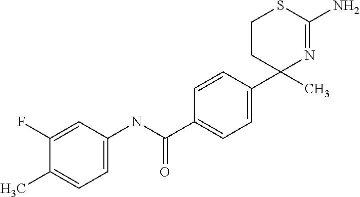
C1CC(C)(C2=CC=C(C(NC3=CC=C(C)C(F)=C3)=O)C=C2)N=C(N)S1
